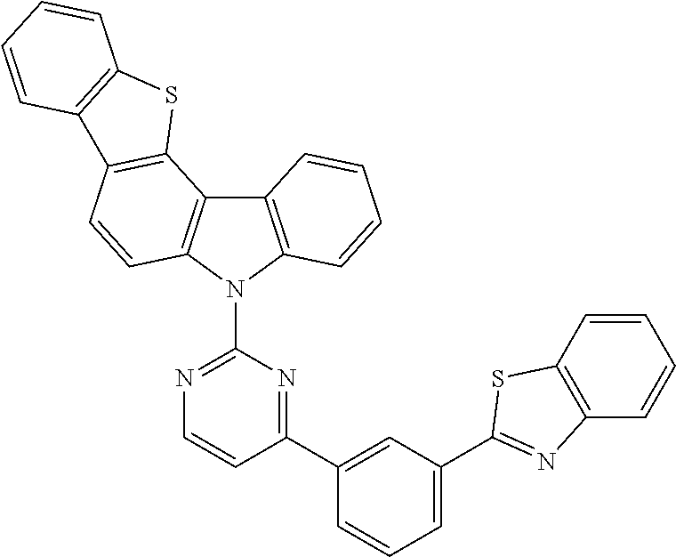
C1=C(C2=NC3=C(C=CC=C3)S2)C=C(C2=NC(N3C4=C(C5=C3C=CC3=C5SC5=C3C=CC=C5)C=CC=C4)=NC=C2)C=C1
